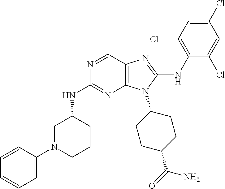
N1=CC2=C(N=C1NC1CN(C3=CC=CC=C3)CCC1)N(C1CCC(C(=O)N)CC1)C(NC1=C(Cl)C=C(Cl)C=C1Cl)=N2
